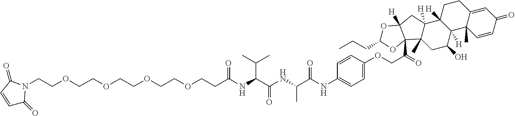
C1=CC(=O)C=C2C1(C)C1([H])C([H])(CC2)C2([H])C(C)(CC1O)C1(C(=O)COC3=CC=C(NC(C(NC(C(NC(CCOCCOCCOCCOCCN4C(=O)C=CC4=O)=O)C(C)C)=O)C)=O)C=C3)C([H])(C2)OC(CCC)O1
